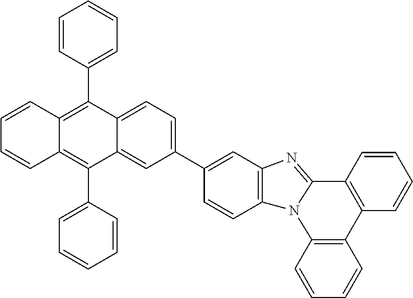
C1=CC2=C(C=C1)N1C(=NC3=C1C=CC(C1=CC=C4C(=C1)C(C1=CC=CC=C1)=C1C(=C4C4=CC=CC=C4)C=CC=C1)=C3)C1=C2C=CC=C1
